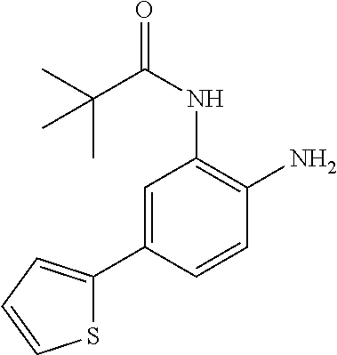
C1=C(C2=CC=CS2)C=CC(N)=C1NC(=O)C(C)(C)C
